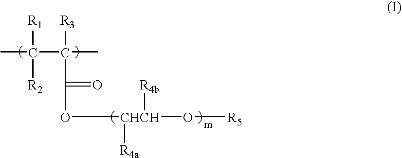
[R1]C([R2])(C([R3])(C(=O)O[CHCH]([R4a])([R4b])O[R5])C)C
